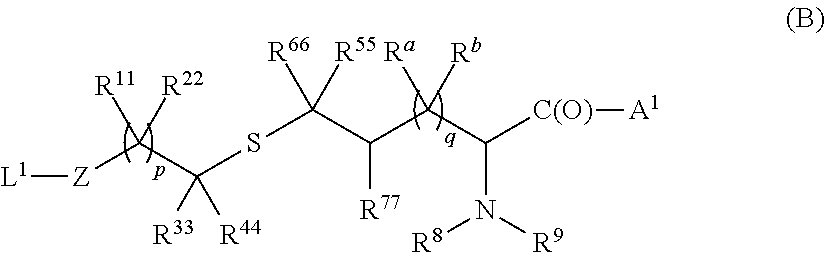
[L1][Z]C(C([R33])([R44])SC(C(C(C([C(O)][A1])N([R9])[R8])([Rb])[Ra])[R77])([R55])[R66])([R22])[R11]
